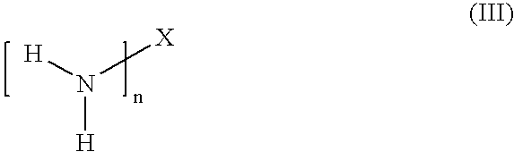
[H]N([H])[X]
